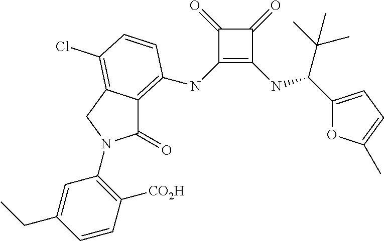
C1(=O)C(NC2=C3C(=O)N(C4=C([CO2H])C=CC(CC)=C4)CC3=C(Cl)C=C2)=C(NC(C(C)(C)C)C2=CC=C(C)O2)C1=O
